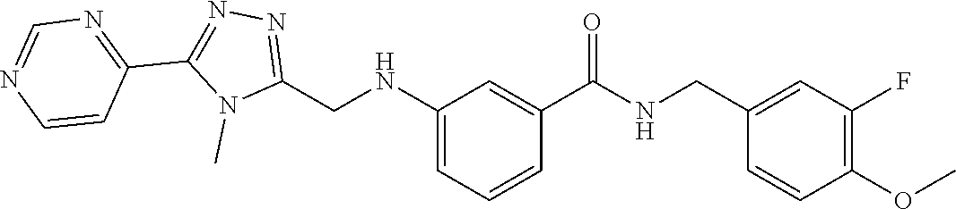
C1(NCC2=NN=C(C3=NC=NC=C3)N2C)=CC=CC(C(NCC2=CC(F)=C(OC)C=C2)=O)=C1
